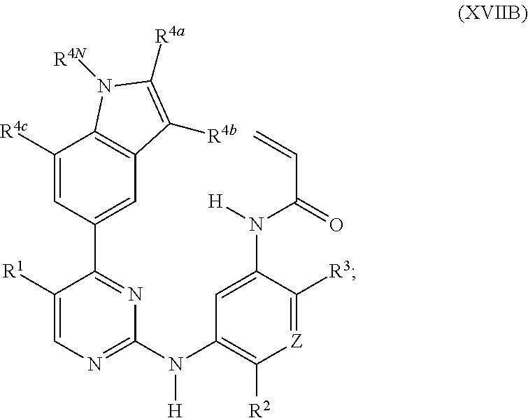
C1(C2=NC(N(C3=C([R2])[Z]=C([R3])C(N([H])C(=O)C=C)=C3)[H])=NC=C2[R1])=CC2=C(C([R4c])=C1)N([R4N])C([R4a])=C2[R4b]
